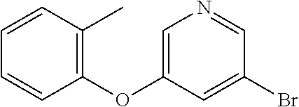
C1=CC(C)=C(OC2=CN=CC(Br)=C2)C=C1
